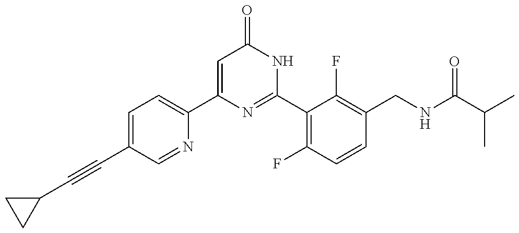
C1(C2=CC=C(C#CC3CC3)C=N2)=CC(=O)NC(C2=C(F)C=CC(CNC(C(C)C)=O)=C2F)=N1
